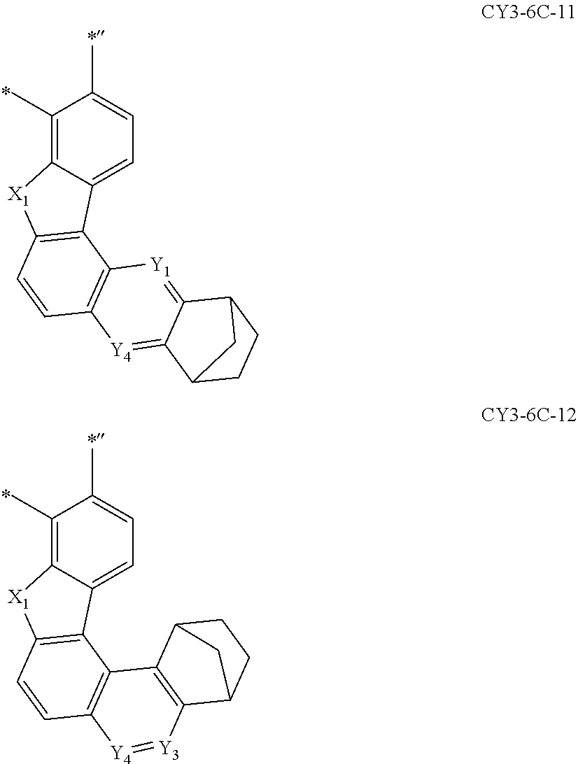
C1(C)=C2C(=CC=C1C)C1=C([X1]2)C=CC2=C1[Y1]=C1C(=[Y4]2)C2CCC1C2.C1(C)=C2C(=CC=C1C)C1=C([X1]2)C=CC2=C1C1=C([Y3]=[Y4]2)C2CCC1C2
